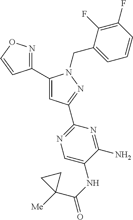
C1(C2=CC(C3=NC=C(NC(=O)C4([Me])CC4)C(N)=N3)=NN2CC2=CC=CC(F)=C2F)=NOC=C1
